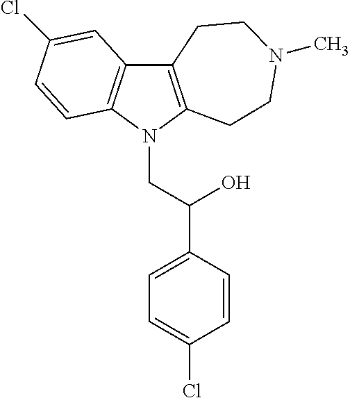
C12=C(N(CC(C3=CC=C(Cl)C=C3)O)C3=C1C=C(Cl)C=C3)CCN(C)CC2
